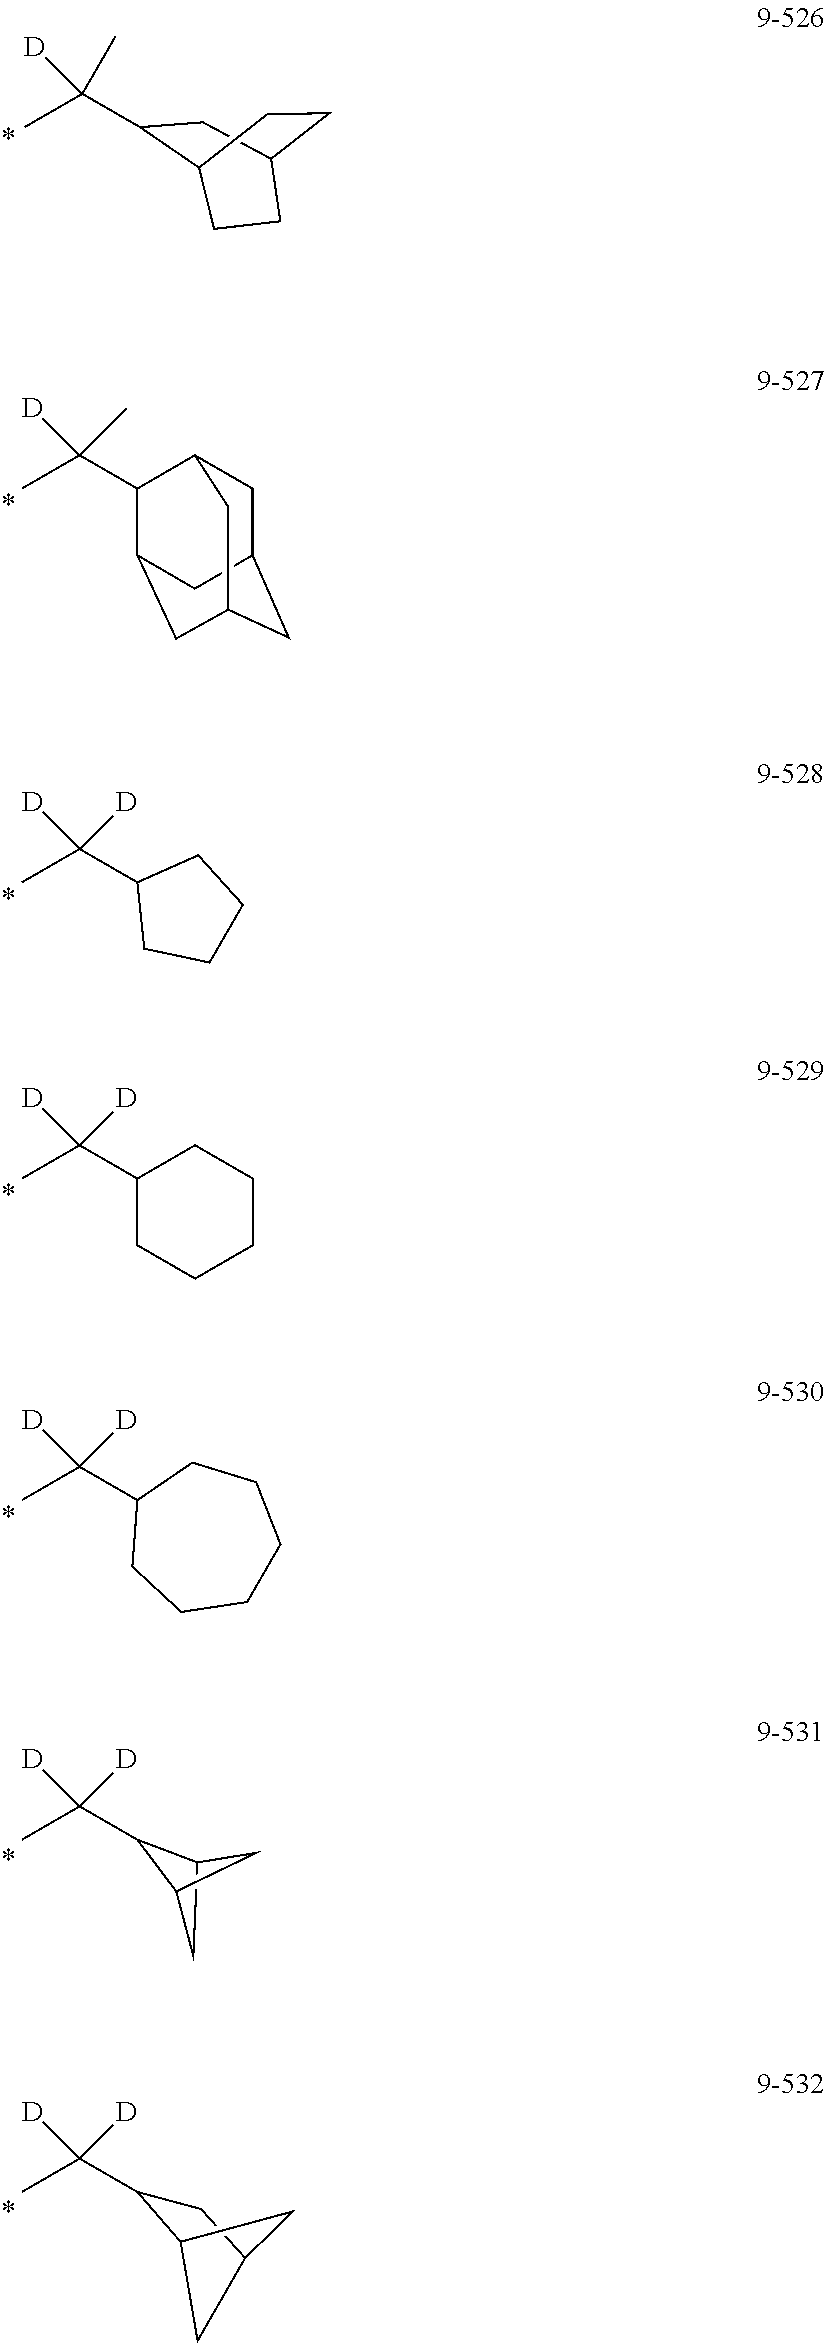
CC([D])(C1CC2CCC1CC2)C.CC([D])([D])C1C2CC1C2.CC([D])(C1C2CC3CC(CC1C3)C2)C.CC([D])(C1CCCC1)[D].CC([D])(C1CCCCC1)[D].CC([D])(C1CCCCCC1)[D].CC([D])([D])C1C2CC(C1)C2
